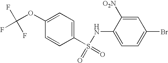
C1=CC(S(=O)(=O)NC2=CC=C(Br)C=C2[O2N])=CC=C1OC(F)(F)F
